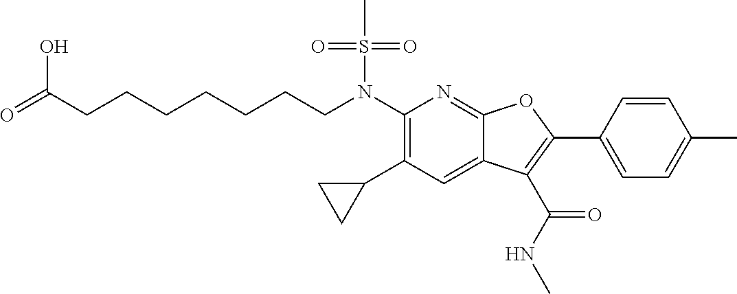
N(C1=C(C2CC2)C=C2C(=N1)OC(C1=CC=C(C)C=C1)=C2C(NC)=O)(S(C)(=O)=O)CCCCCCCC(=O)O
